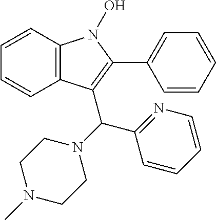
C1=CC2=C(C=C1)C(C(N1CCN(C)CC1)C1=NC=CC=C1)=C(C1=CC=CC=C1)N2O
